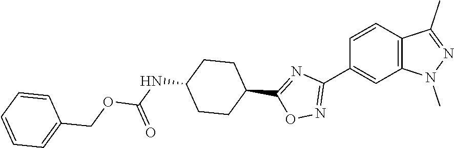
C12=C(C=CC(C3=NOC(C4CCC(NC(OCC5=CC=CC=C5)=O)CC4)=N3)=C1)C(C)=NN2C
